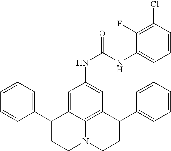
C1=CC=C(C2CCN3C4=C(C(C5=CC=CC=C5)CC3)C=C(NC(=O)NC3=CC=CC(Cl)=C3F)C=C24)C=C1
